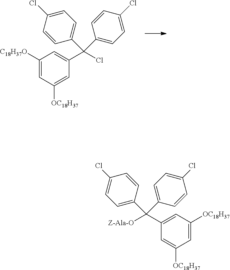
C1([C18H37O])=CC([OC18H37])=CC(C(Cl)(C2=CC=C(Cl)C=C2)C2=CC=C(Cl)C=C2)=C1.C1([OC18H37])=CC([OC18H37])=CC(C([Z-Ala-O])(C2=CC=C(Cl)C=C2)C2=CC=C(Cl)C=C2)=C1
